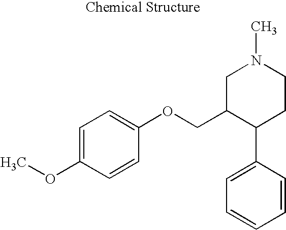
C1=C(OC)C=CC(OCC2C(C3=CC=CC=C3)CCN(C)C2)=C1
